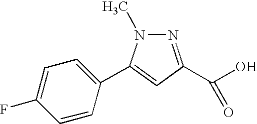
N1(C)N=C(C(O)=O)C=C1C1=CC=C(F)C=C1
